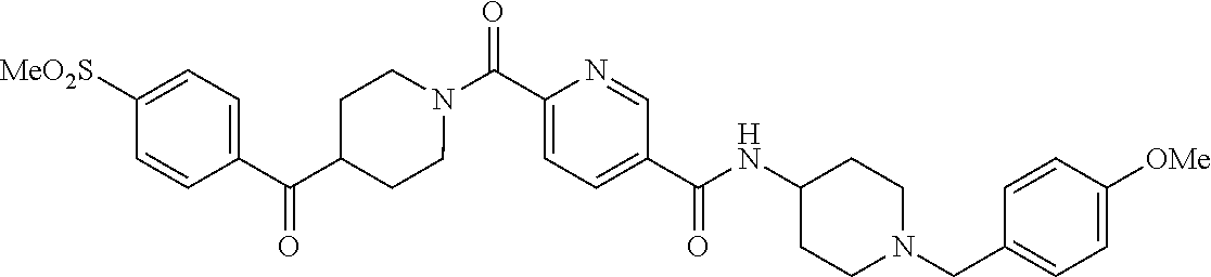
N(C(C1=CC=C(C(=O)N2CCC(C(C3=CC=C([SO2Me])C=C3)=O)CC2)N=C1)=O)C1CCN(CC2=CC=C([OMe])C=C2)CC1
